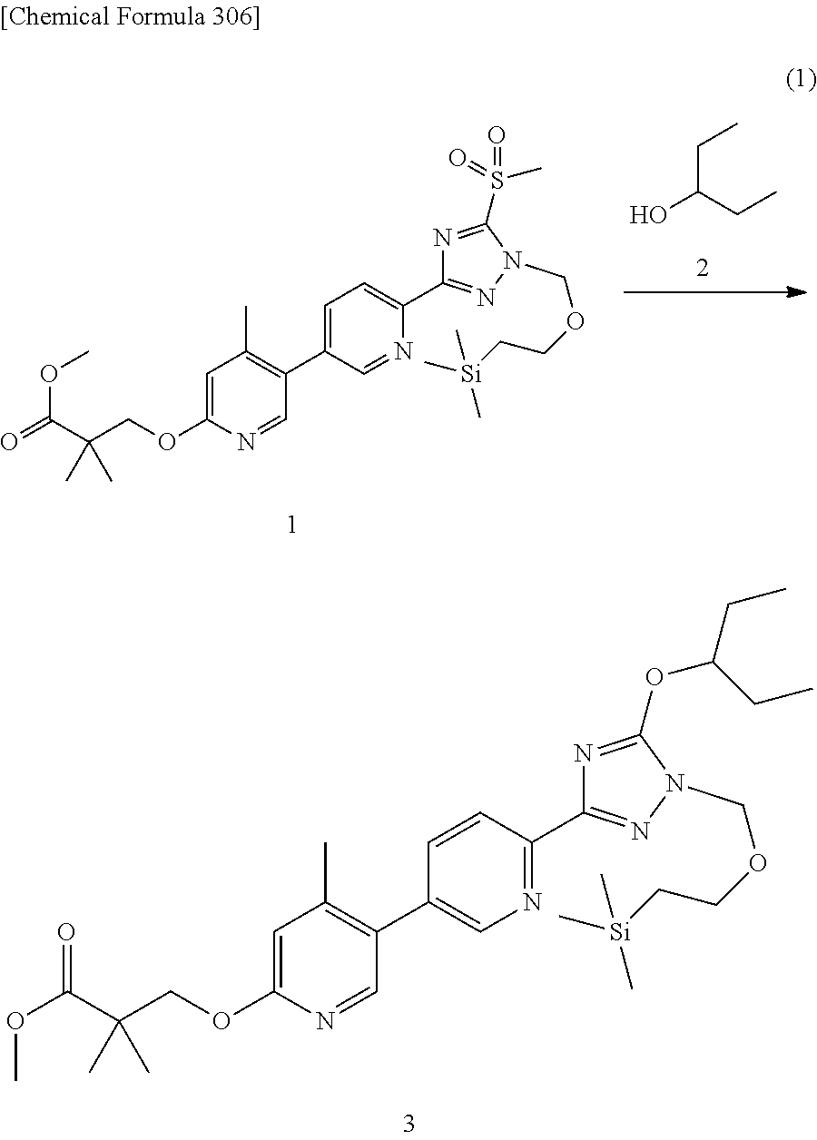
C1=NC(OCC(C(OC)=O)(C)C)=CC(C)=C1C1=CN=C(C2=NN(COCC[Si](C)(C)C)C(OC(CC)CC)=N2)C=C1.C1=NC(OCC(C(=O)OC)(C)C)=CC(C)=C1C1=CC=C(C2=NN(COCC[Si](C)(C)C)C(S(=O)(=O)C)=N2)N=C1.C(C(CC)O)C
